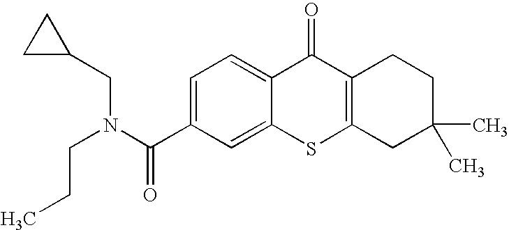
C1(C(N(CC2CC2)CCC)=O)=CC=C2C(=C1)SC1=C(C2=O)CCC(C)(C)C1
